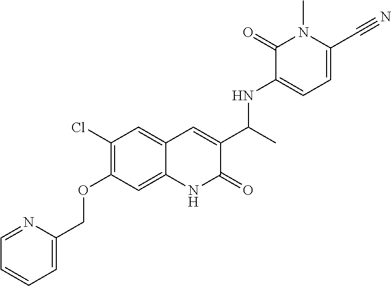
C1(Cl)=C(OCC2=CC=CC=N2)C=C2C(=C1)C=C(C(C)NC1=CC=C(C#N)N(C)C1=O)C(=O)N2
